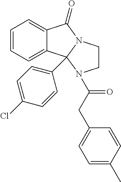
C1=CC=C2C(=C1)C1(C3=CC=C(Cl)C=C3)N(C2=O)CCN1C(CC1=CC=C(C)C=C1)=O
